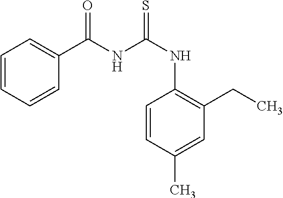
C1=CC=CC(C(NC(=S)NC2=C(CC)C=C(C)C=C2)=O)=C1
